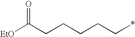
C(CC*)CCC([EtO])=O
